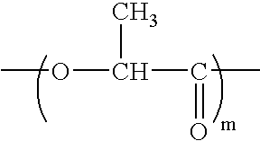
O(C(C(=O)C)C)C
